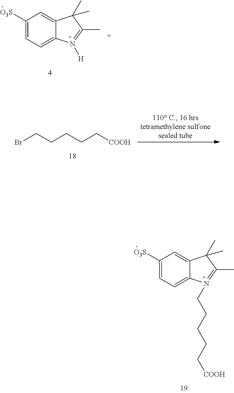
C1([O3S])=CC=C2C(=C1)C(C)(C)C(C)=N2CCCCC[COOH].BrCCCCC[COOH].C1([O3S])=CC=C2C(=C1)C(C)(C)C(C)=N2[H]
